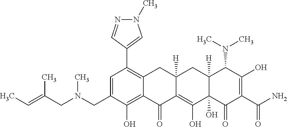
C1=C(CN(CC(=CC)C)C)C(O)=C2C(=C1C1=CN(C)N=C1)CC1([H])C(=C(O)C3(O)C([H])(C1)C(N(C)C)C(O)=C(C(N)=O)C3=O)C2=O
